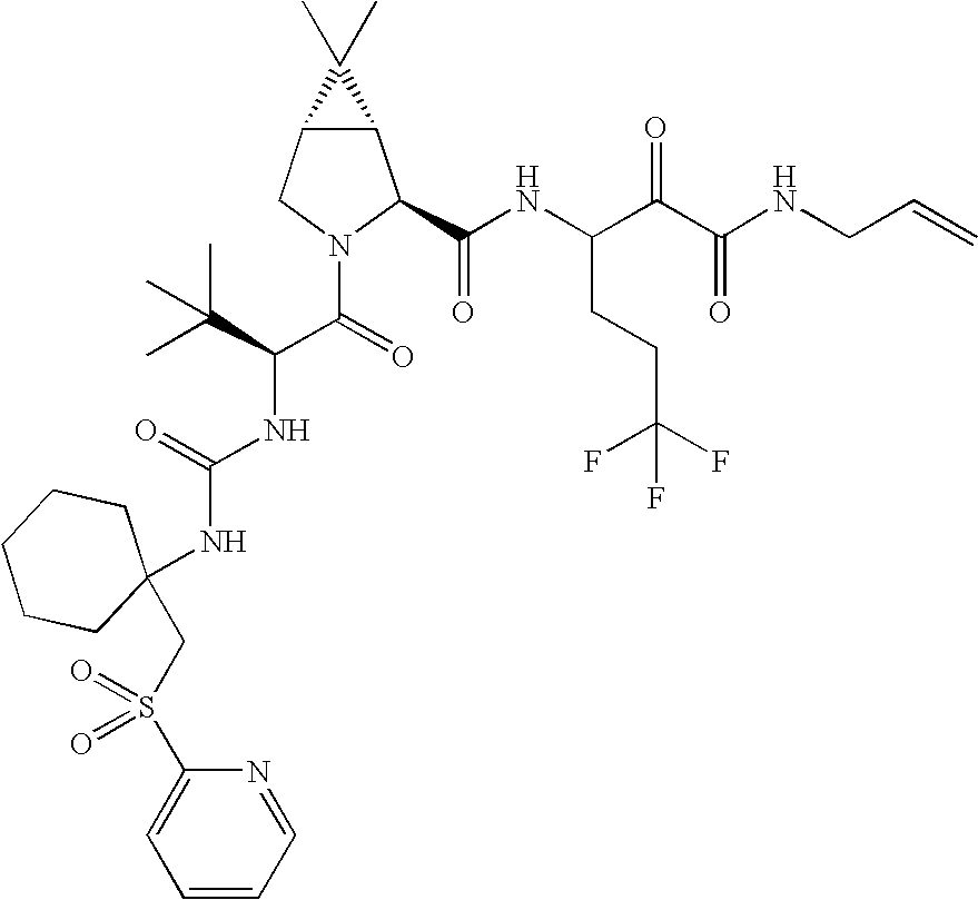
C12C(CN(C(=O)C(C(C)(C)C)NC(NC3(CS(C4=CC=CC=N4)(=O)=O)CCCCC3)=O)C1C(NC(C(C(NCC=C)=O)=O)CCC(F)(F)F)=O)C2(C)C
